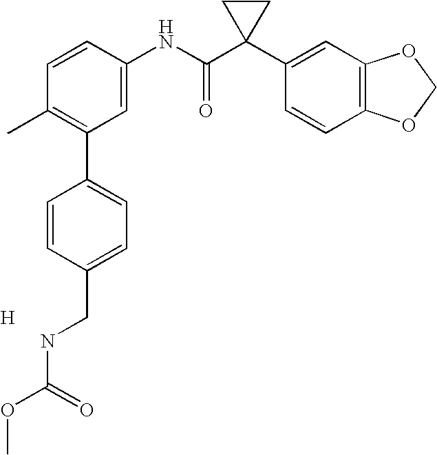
C1=CC(NC(C2(C3=CC4=C(C=C3)OCO4)CC2)=O)=CC(C2=CC=C(CNC(OC)=O)C=C2)=C1C.[H]
